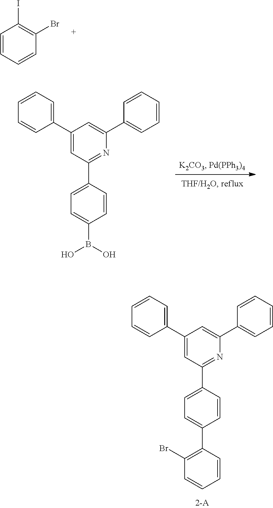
N1=C(C2=CC=C(B(O)O)C=C2)C=C(C2=CC=CC=C2)C=C1C1=CC=CC=C1.N1=C(C2=CC=C(C3=C(Br)C=CC=C3)C=C2)C=C(C2=CC=CC=C2)C=C1C1=CC=CC=C1.C1=CC=CC(Br)=C1I
